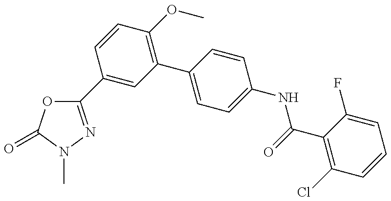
C1(C2=NN(C)C(=O)O2)=CC(C2=CC=C(NC(=O)C3=C(Cl)C=CC=C3F)C=C2)=C(OC)C=C1
